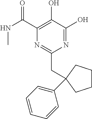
N1=C(O)C(O)=C(C(NC)=O)N=C1CC1(C2=CC=CC=C2)CCCC1
